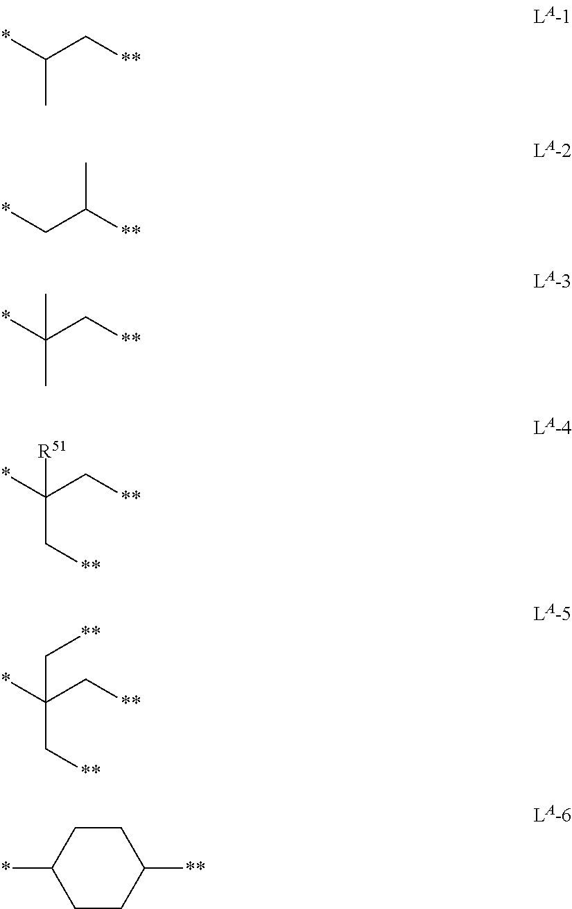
*C(C[**])C.*CC([**])C.*C(C[**])(C)C.*C(C[**])(C[**])[R51].*C(C[**])(C[**])C[**].C1CC([**])CCC1*
